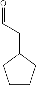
C1CCC(CC=O)C1
